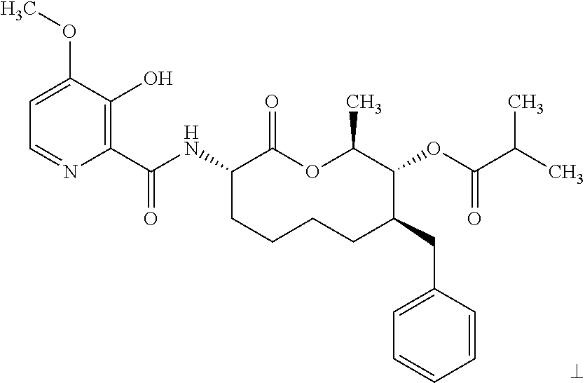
C1(C(NC2CCCCC(CC3=CC=CC=C3)C(OC(=O)C(C)C)C(C)OC2=O)=O)=C(O)C(OC)=CC=N1
